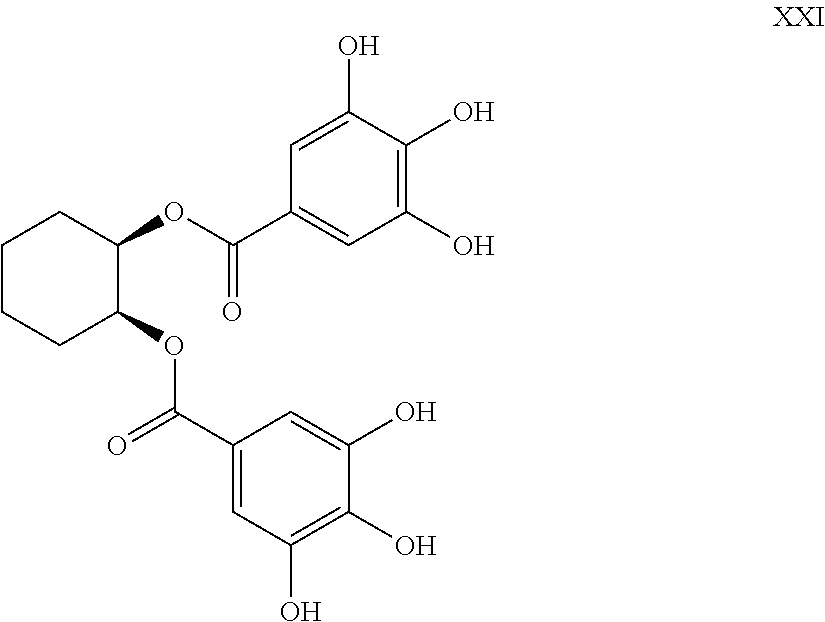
C1CCC(OC(C2=CC(O)=C(O)C(O)=C2)=O)C(OC(C2=CC(O)=C(O)C(O)=C2)=O)C1
